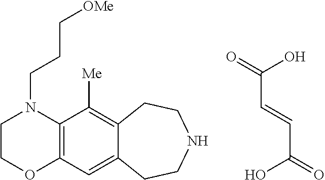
C1COC2=C(N1CCC[OMe])C([Me])=C1C(=C2)CCNCC1.OC(=O)C=CC(O)=O
